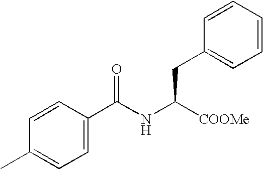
C1=CC(C(NC([COOMe])CC2=CC=CC=C2)=O)=CC=C1C
